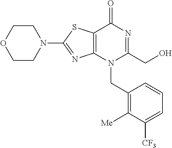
C1CN(C2=NC3=C(S2)C(=O)N=C(CO)N3CC2=C([Me])C([CF3])=CC=C2)CCO1
